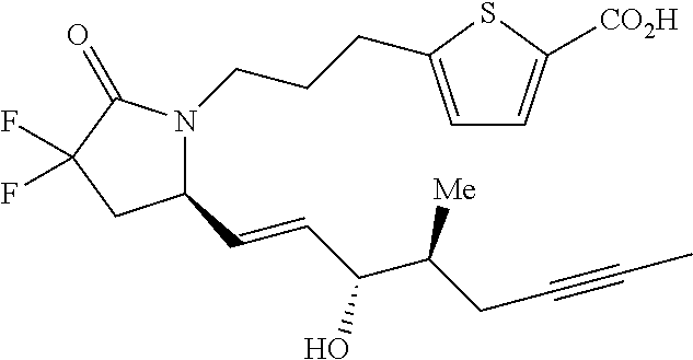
C(CC#CC)(C(O)C=CC1N(CCCC2=CC=C([CO2H])S2)C(=O)C(F)(F)C1)[Me]
